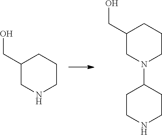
C1(CO)CNCCC1.C1(CO)CN(C2CCNCC2)CCC1
